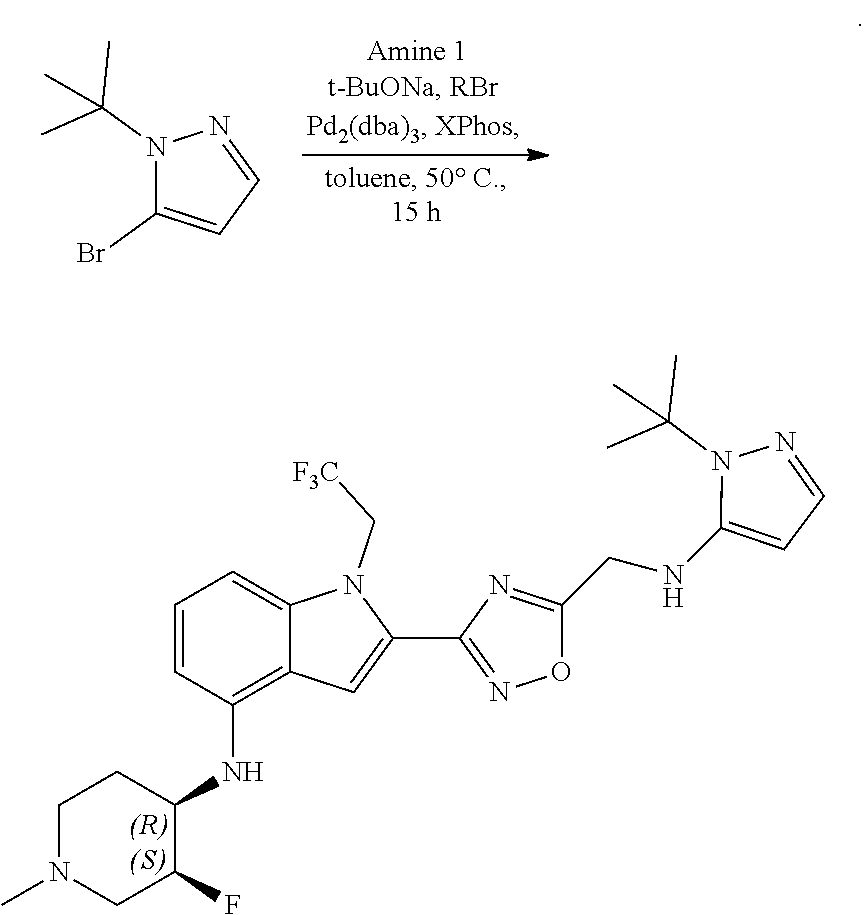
C1=CC(NC2CCN(C)CC2F)=C2C(=C1)N(C[F3C])C(C1=NOC(CNC3=CC=NN3C(C)(C)C)=N1)=C2.N1(C(C)(C)C)C(Br)=CC=N1
